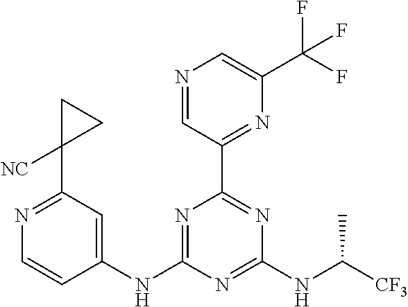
N1=C(NC2=CC(C3([NC])CC3)=NC=C2)N=C(NC([CF3])C)N=C1C1=NC(C(F)(F)F)=CN=C1
